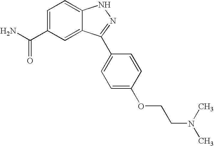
C1=C(C(N)=O)C=C2C(=C1)NN=C2C1=CC=C(OCCN(C)C)C=C1
